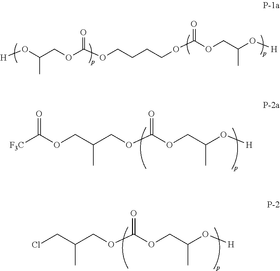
[H]OC(COC(OCCCCOC(OCC(O[H])C)=O)=O)C.[F3C]C(OCC(COC(OCC(O[H])C)=O)C)=O.ClCC(COC(OCC(O[H])C)=O)C
